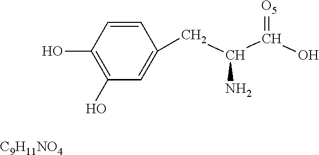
C1=CC(O)=C(O)C=C1CC(C(O)=[O5])N.[C9H11NO4]
